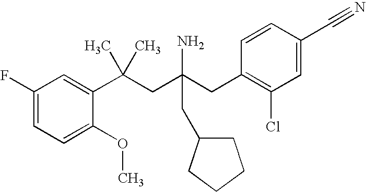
C1(F)=CC=C(OC)C(C(CC(CC2=C(Cl)C=C(C#N)C=C2)(N)CC2CCCC2)(C)C)=C1
